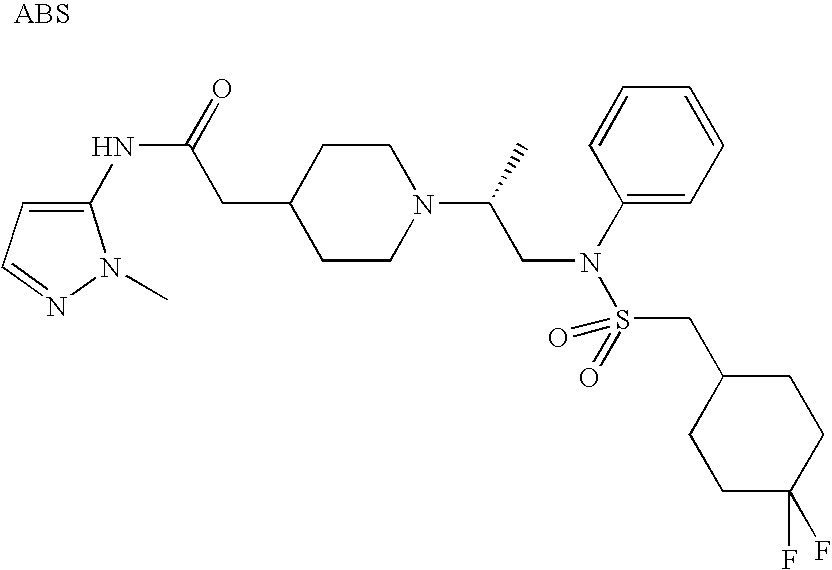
C1(NC(=O)CC2CCN(C(C)CN(C3=CC=CC=C3)S(=O)(CC3CCC(F)(F)CC3)=O)CC2)=CC=NN1C
